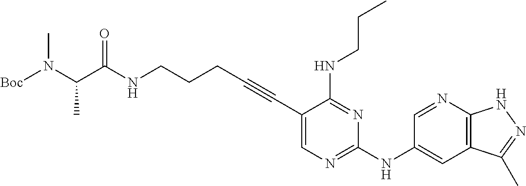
C(NCCCC#CC1=CN=C(NC2=CC3=C(N=C2)NN=C3C)N=C1NCCC)(=O)C(N([Boc])C)C
